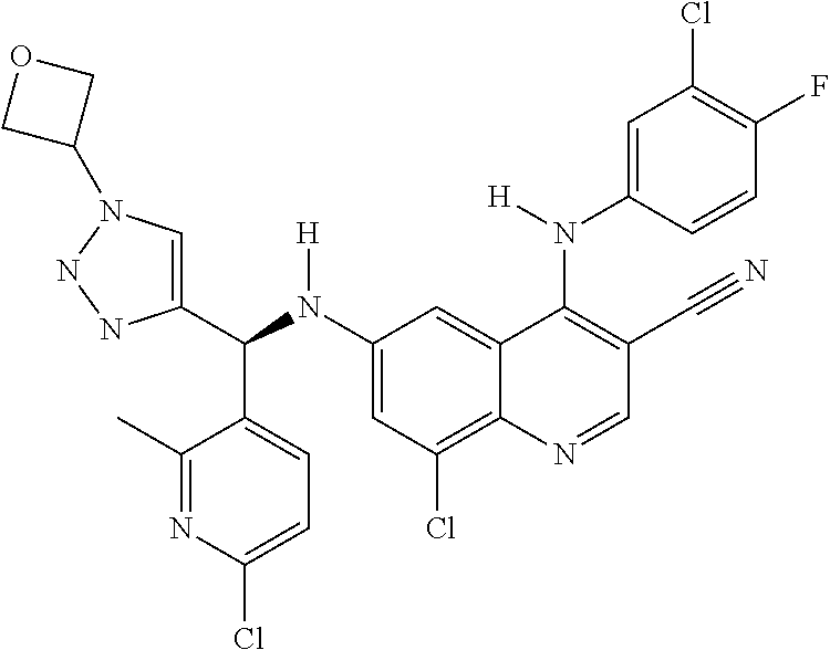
C1(N(C(C2=CN(C3COC3)NN2)C2=CC=C(Cl)N=C2C)[H])=CC(Cl)=C2C(=C1)C(N(C1=CC(Cl)=C(F)C=C1)[H])=C(C#N)C=N2
